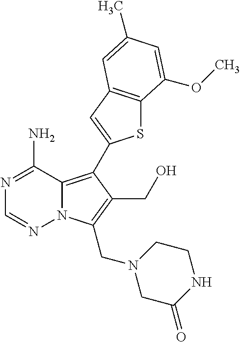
S1C2=C(C=C1C1=C3N(N=CN=C3N)C(CN3CC(=O)NCC3)=C1CO)C=C(C)C=C2OC
